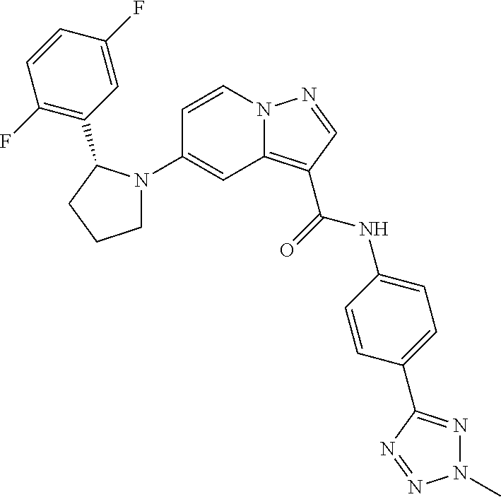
C1=CN2C(=C(C(=O)NC3=CC=C(C4=NN(C)N=N4)C=C3)C=N2)C=C1N1CCCC1C1=C(F)C=CC(F)=C1
